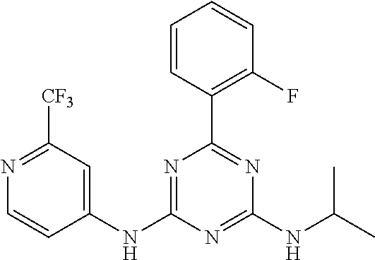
C1(NC2=NC(C3=C(F)C=CC=C3)=NC(NC(C)C)=N2)=CC([CF3])=NC=C1
